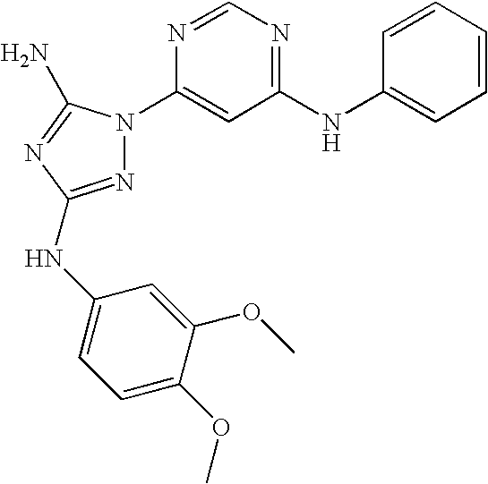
N1=C(NC2=CC=C(OC)C(OC)=C2)N=C(N)N1C1=CC(NC2=CC=CC=C2)=NC=N1
